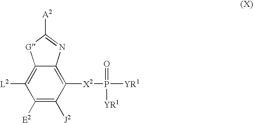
C1([E2])=C([J2])C([X2]P([YR1])(=O)[YR1])=C2C(=C1[L2])[G]C([A2])=N2
